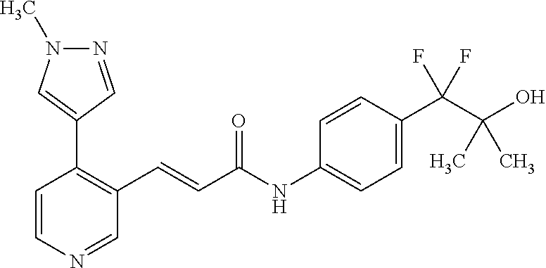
N1=CC(C2=C(C=CC(NC3=CC=C(C(C(C)(O)C)(F)F)C=C3)=O)C=NC=C2)=CN1C
